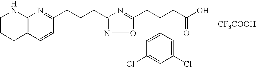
C1CCC2=C(N1)N=C(CCCC1=NOC(CC(CC(=O)O)C3=CC(Cl)=CC(Cl)=C3)=N1)C=C2.[CF3COOH]
